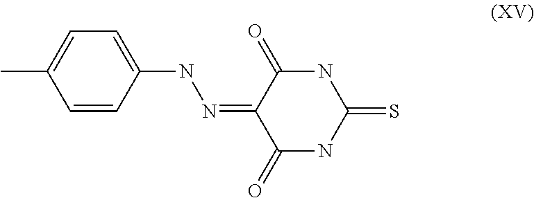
CC1=CC=C(NN=C2C(=O)NC(=S)NC2=O)C=C1
